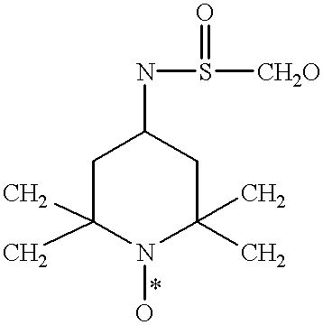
C1(C)(C)CC(NS([CH2O])=O)CC(C)(C)N1O
